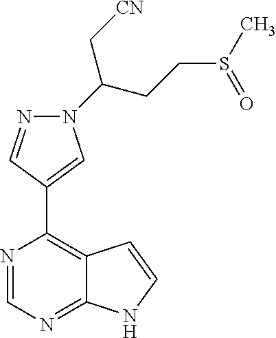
N1=CN=C2C(=C1C1=CN(C(C[CN])CCS(C)=O)N=C1)C=CN2
